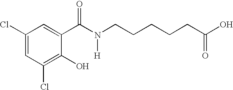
C1(Cl)=CC(Cl)=C(O)C(C(N(CCCCCC(O)=O)[H])=O)=C1
